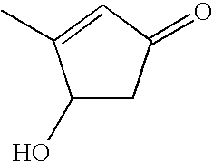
C1(O)CC(=O)C=C1C
